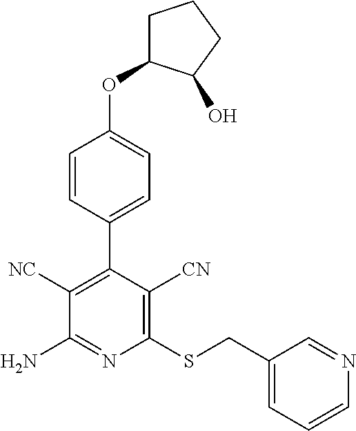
C1=CC(C2=C([NC])C(N)=NC(SCC3=CC=CN=C3)=C2[CN])=CC=C1OC1CCCC1O
